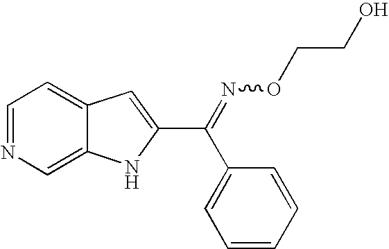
C1=NC=C2C(=C1)C=C(C(=NOCCO)C1=CC=CC=C1)N2
